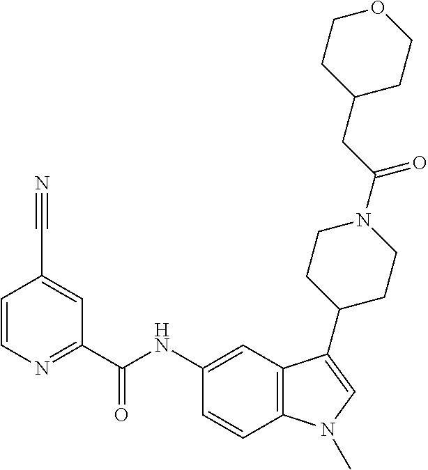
C1=CN=C(C(NC2=CC3=C(C=C2)N(C)C=C3C2CCN(C(=O)CC3CCOCC3)CC2)=O)C=C1C#N
